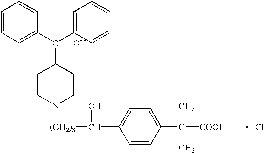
Cl.C1CN([(CH2)3]C(O)C2=CC=C(C(C)([COOH])C)C=C2)CCC1C(O)(C1=CC=CC=C1)C1=CC=CC=C1
